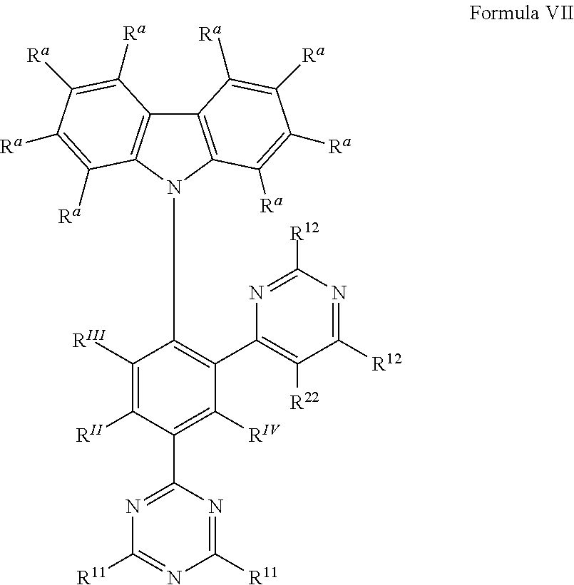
C12=C(N(C3=C(C4=C([R22])C([R12])=NC([R12])=N4)C([RIV])=C(C4=NC([R11])=NC([R11])=N4)C([RII])=C3[RIII])C3=C1C([Ra])=C([Ra])C([Ra])=C3[Ra])C([Ra])=C([Ra])C([Ra])=C2[Ra]
